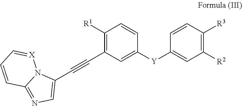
C1([R1])=C(C#CC2=CN=C3N2[X]=CC=C3)C=C([Y]C2=CC([R2])=C([R3])C=C2)C=C1
